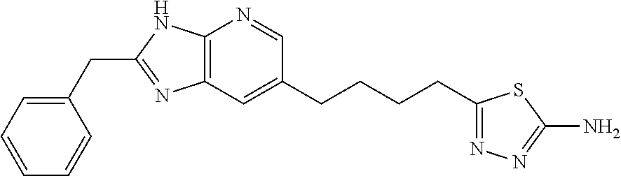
C12=C(N=CC(CCCCC3=NN=C(N)S3)=C1)NC(CC1=CC=CC=C1)=N2
